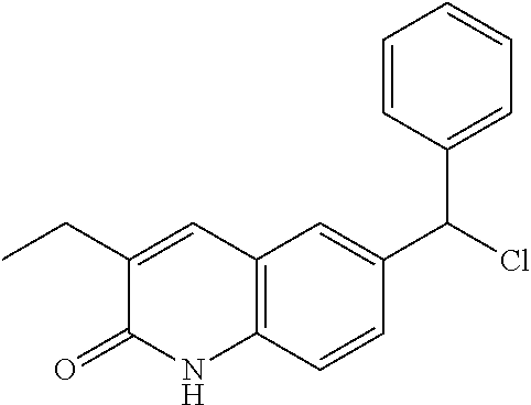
C12=C(C=CC(C(Cl)C3=CC=CC=C3)=C1)NC(=O)C(CC)=C2
